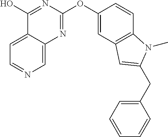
C1=C2C(=CN=C1)N=C(OC1=CC3=C(C=C1)N(C)C(CC1=CC=CC=C1)=C3)N=C2O
